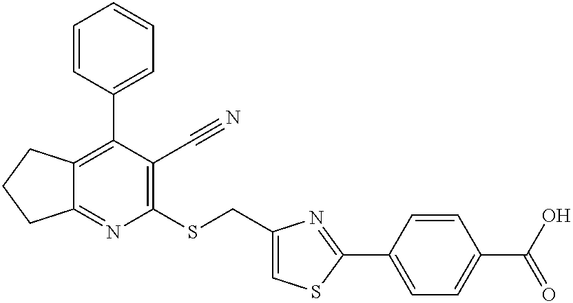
C12=NC(SCC3=CSC(C4=CC=C(C(O)=O)C=C4)=N3)=C(C#N)C(C3=CC=CC=C3)=C1CCC2
